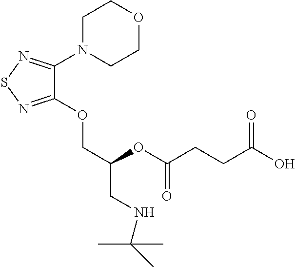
C1(OCC(CNC(C)(C)C)OC(CCC(O)=O)=O)=NSN=C1N1CCOCC1
